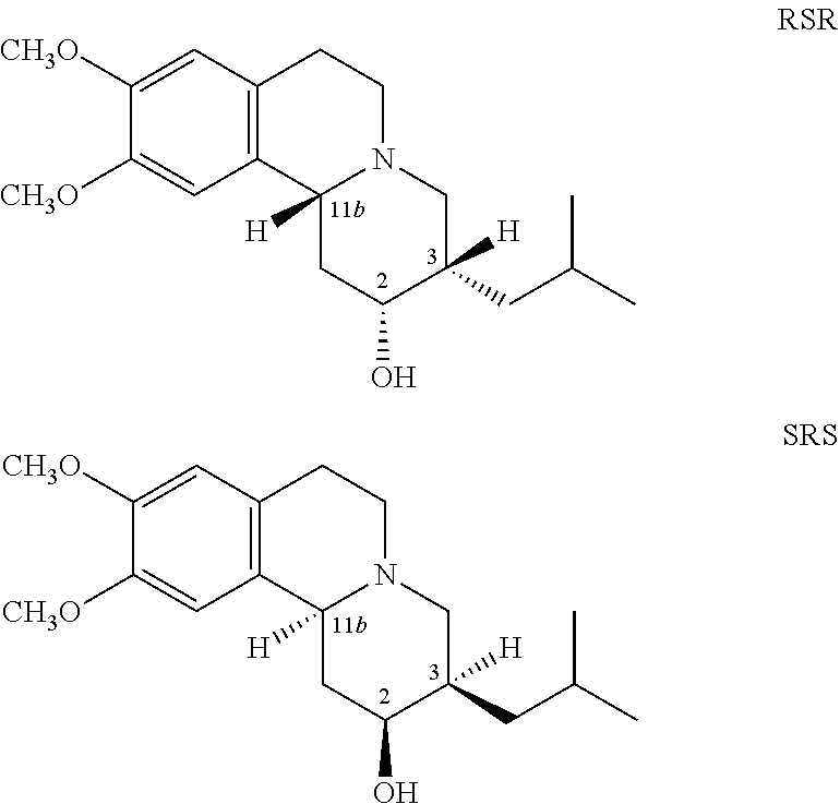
C1([CH3O])=CC2=C(C=C1[CH3O])C1([H])N(CC2)CC(CC(C)C)([H])C(O)C1.C1([CH3O])=CC2=C(C=C1[CH3O])C1([H])N(CC2)CC(CC(C)C)([H])C(O)C1
